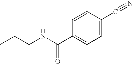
CCCNC(=O)C1=CC=C(C#N)C=C1
